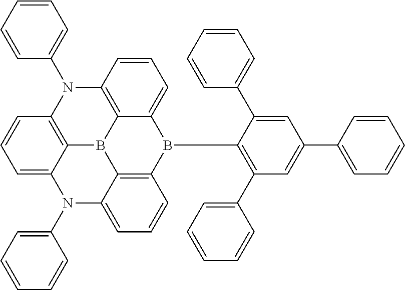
C1=CC=CC(N2C3=C4B5C6=C2C=CC=C6B(C2=C(C6=CC=CC=C6)C=C(C6=CC=CC=C6)C=C2C2=CC=CC=C2)C2=C5C(=CC=C2)N(C2=CC=CC=C2)C4=CC=C3)=C1
